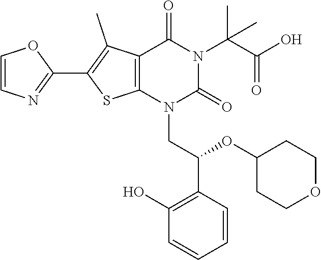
C12=C(N(CC(C3=C(O)C=CC=C3)OC3CCOCC3)C(=O)N(C(C(O)=O)(C)C)C1=O)SC(C1=NC=CO1)=C2C
